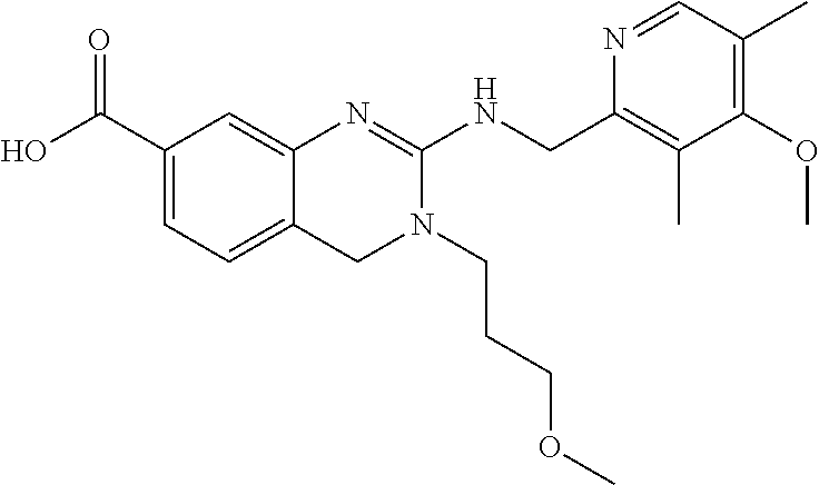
C(C1=CC=C2C(=C1)N=C(NCC1=C(C)C(OC)=C(C)C=N1)N(CCCOC)C2)(O)=O
